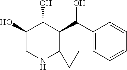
C1(O)CNC2(C(C(C3=CC=CC=C3)O)C1O)CC2
